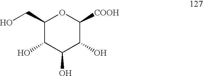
C1(CO)C(O)C(O)C(O)C([COOH])O1
